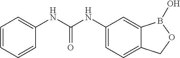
C1=C(NC(NC2=CC=CC=C2)=O)C=C2C(=C1)COB2O
